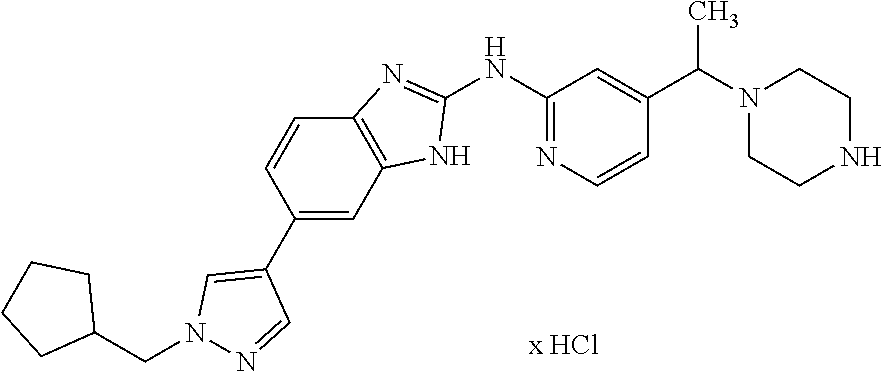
C1(NC2=NC=CC(C(N3CCNCC3)C)=C2)=NC2=C(N1)C=C(C1=CN(CC3CCCC3)N=C1)C=C2
